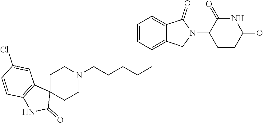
C1C2(CCN(CCCCCC3=C4C(=CC=C3)C(=O)N(C3CCC(=O)NC3=O)C4)C1)C1=C(NC2=O)C=CC(Cl)=C1
